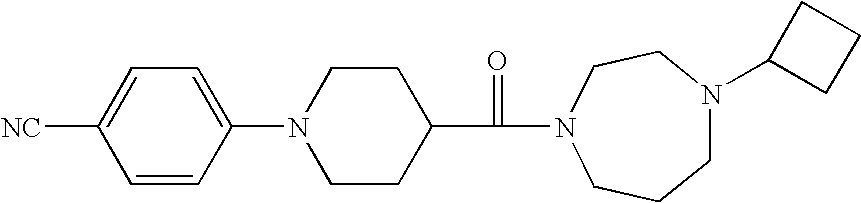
C1=C([NC])C=CC(N2CCC(C(=O)N3CCN(C4CCC4)CCC3)CC2)=C1
